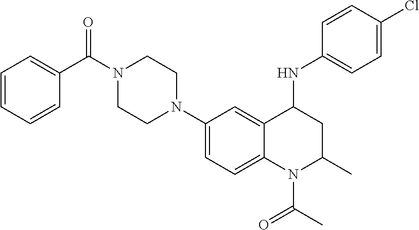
C1(N2CCN(C(C3=CC=CC=C3)=O)CC2)=CC=C2C(=C1)C(NC1=CC=C(Cl)C=C1)CC(C)N2C(C)=O
